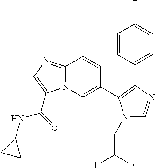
C12=NC=C(C(=O)NC3CC3)N1C=C(C1=C(C3=CC=C(F)C=C3)N=CN1CC(F)F)C=C2
